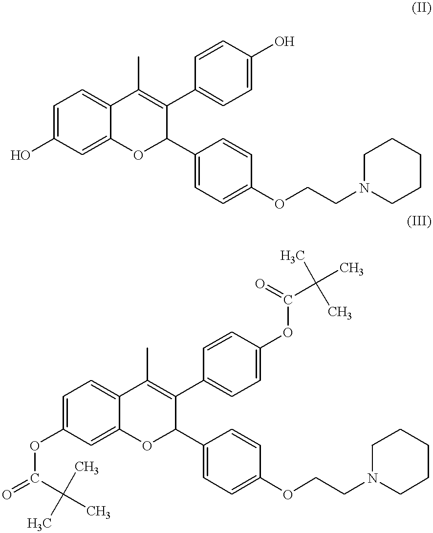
C1=C(O)C=C2C(=C1)C(C)=C(C1=CC=C(O)C=C1)C(C1=CC=C(OCCN3CCCCC3)C=C1)O2.C1=C(OC(=O)C(C)(C)C)C=C2C(=C1)C(C)=C(C1=CC=C(OC(=O)C(C)(C)C)C=C1)C(C1=CC=C(OCCN3CCCCC3)C=C1)O2
